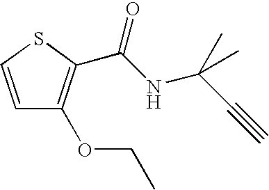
C1=CSC(C(NC(C#C)(C)C)=O)=C1OCC
